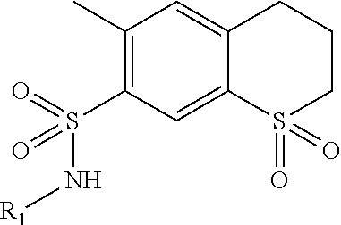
C1(C)=C(S(=O)(N[R1])=O)C=C2C(=C1)CCCS2(=O)=O
